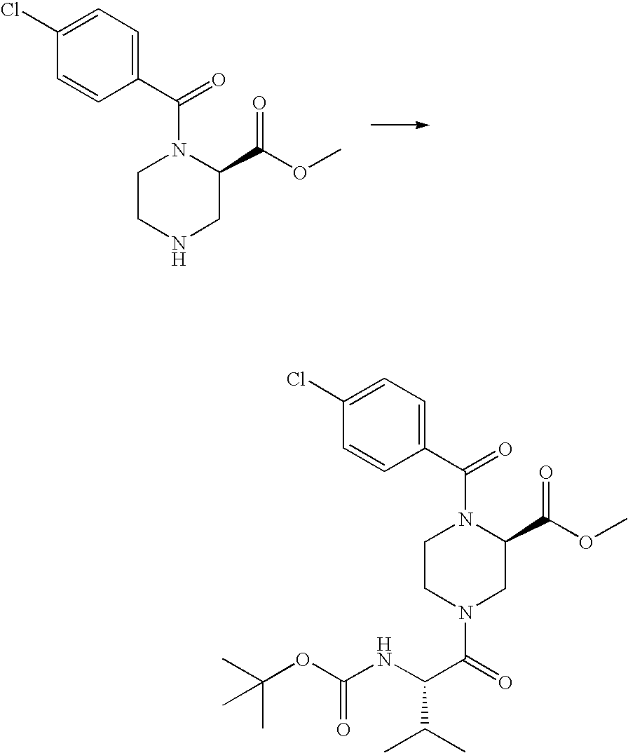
C1CNCC(C(OC)=O)N1C(=O)C1=CC=C(Cl)C=C1.C1CN(C(=O)C(NC(OC(C)(C)C)=O)C(C)C)CC(C(OC)=O)N1C(=O)C1=CC=C(Cl)C=C1
